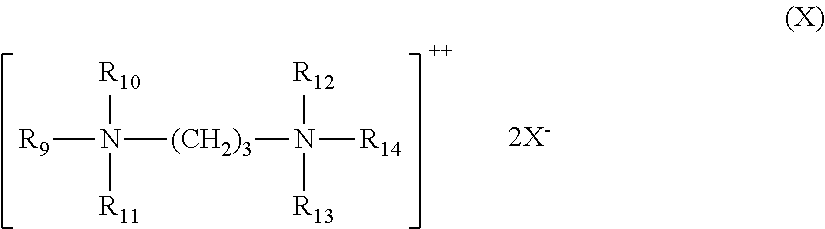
[R9]N([R10])([(CH2)3]N([R14])([R12])[R13])[R11]
